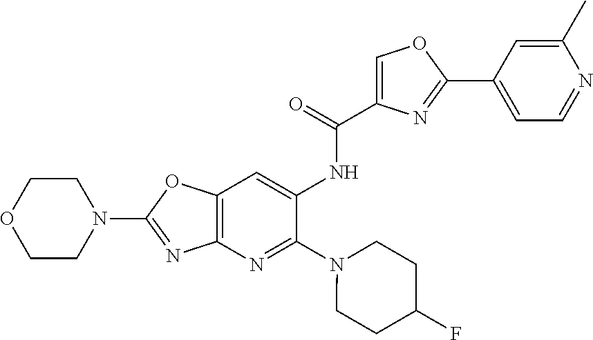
N1(C2=NC3=C(O2)C=C(NC(=O)C2=COC(C4=CC=NC(C)=C4)=N2)C(N2CCC(F)CC2)=N3)CCOCC1
